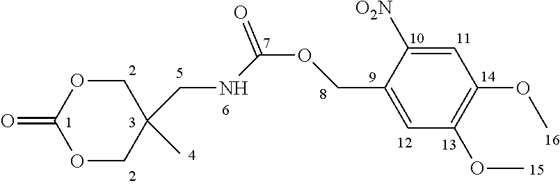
O1CC(C)(CNC(OCC2=CC(OC)=C(OC)C=C2[O2N])=O)COC1=O
